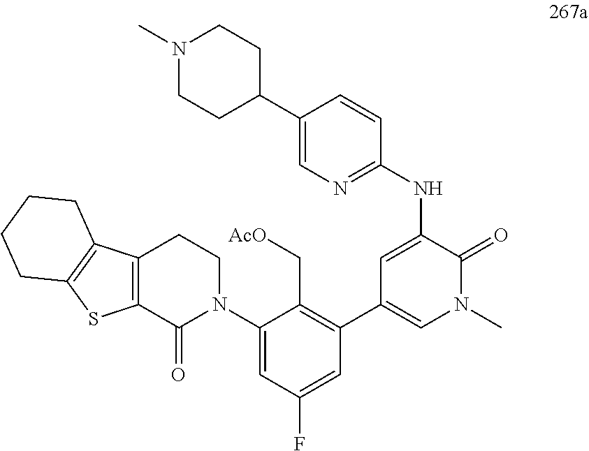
C1(C2=CN(C)C(=O)C(NC3=NC=C(C4CCN(C)CC4)C=C3)=C2)=C(C[AcO])C(N2CCC3=C(C2=O)SC2=C3CCCC2)=CC(F)=C1
